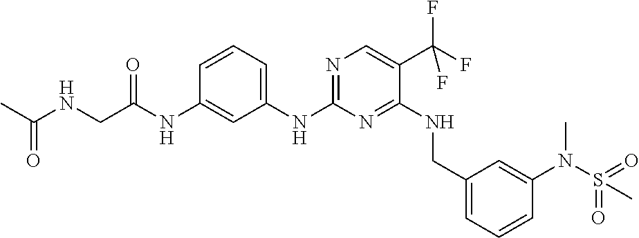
C1(NC2=NC=C(C(F)(F)F)C(NCC3=CC=CC(N(S(=O)(=O)C)C)=C3)=N2)=CC=CC(NC(CNC(C)=O)=O)=C1
